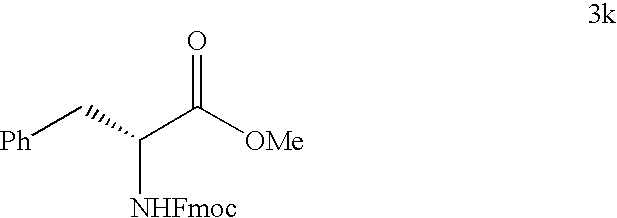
[Ph]CC(C([OMe])=O)[NHFmoc]
